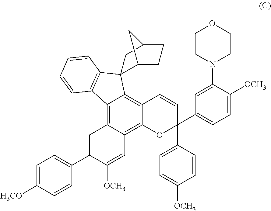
C12=C3C(=C4C(=C1C1(C5=C2C=CC=C5)C2CCC(C1)C2)C=CC(C1=CC=C([OCH3])C=C1)(C1=CC=C([OCH3])C(N2CCOCC2)=C1)O4)C=C([OCH3])C(C1=CC=C([H3CO])C=C1)=C3
